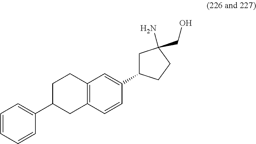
C1=CC=CC(C2CC3=C(CC2)C=C(C2CC(N)(CO)CC2)C=C3)=C1
